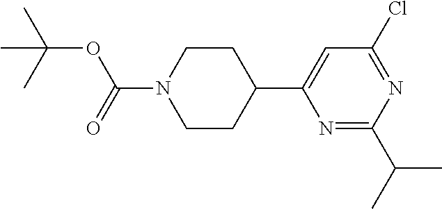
N1=C(C(C)C)N=C(Cl)C=C1C1CCN(C(OC(C)(C)C)=O)CC1
